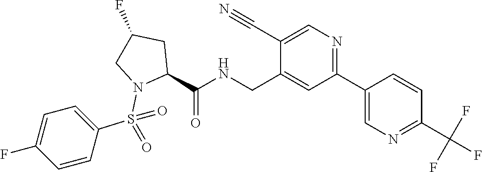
C1(C#N)=CN=C(C2=CN=C(C(F)(F)F)C=C2)C=C1CNC(C1N(S(C2=CC=C(F)C=C2)(=O)=O)CC(F)C1)=O
